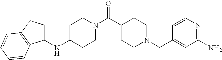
N(C1CCN(C(C2CCN(CC3=CC(N)=NC=C3)CC2)=O)CC1)C1CCC2=C1C=CC=C2
